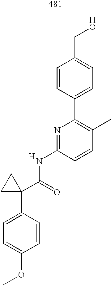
C1=C(C2(C(=O)NC3=NC(C4=CC=C(CO)C=C4)=C(C)C=C3)CC2)C=CC(OC)=C1.[H]
